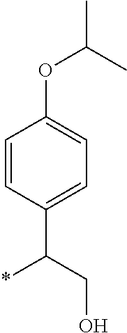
C1(C(*)CO)=CC=C(OC(C)C)C=C1
